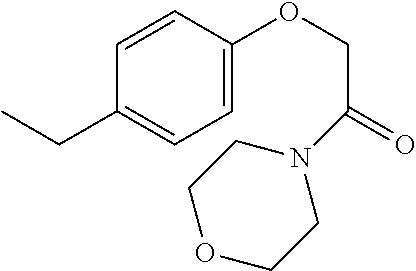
C1=C(OCC(N2CCOCC2)=O)C=CC(CC)=C1
